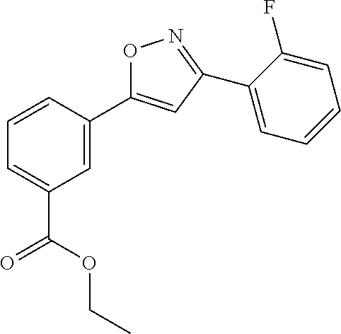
O1C(C2=CC(C(=O)OCC)=CC=C2)=CC(C2=CC=CC=C2F)=N1
